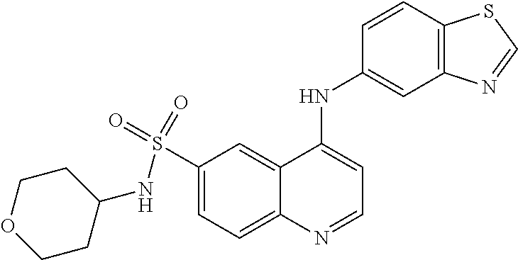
C1(S(=O)(=O)NC2CCOCC2)=CC=C2C(=C1)C(NC1=CC3=C(C=C1)SC=N3)=CC=N2
